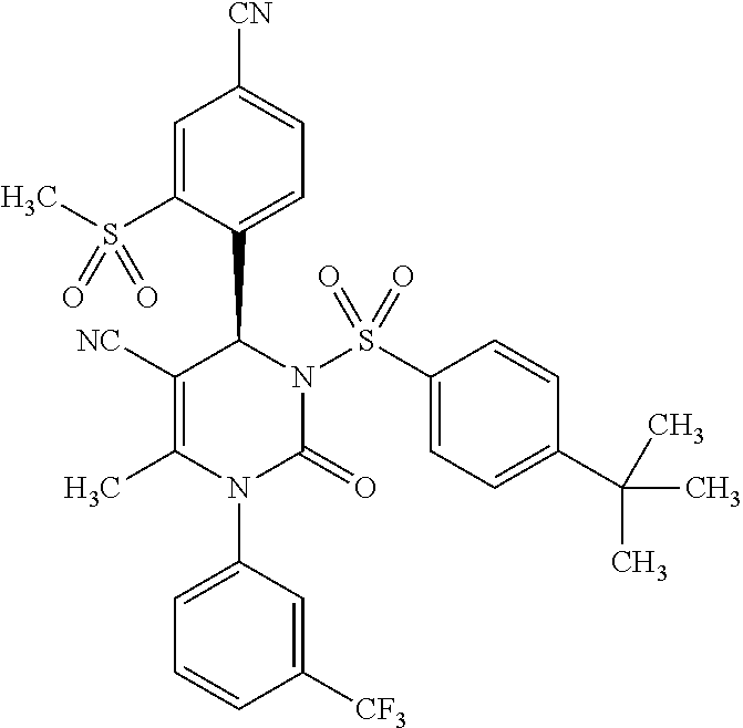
C1([NC])=C(C)N(C2=CC=CC([CF3])=C2)C(=O)N(S(C2=CC=C(C(C)(C)C)C=C2)(=O)=O)C1C1=CC=C([CN])C=C1S(C)(=O)=O
